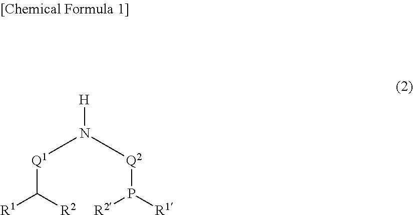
[Q1](N([Q2]P([R1])[R2])[H])C([R1])[R2]
